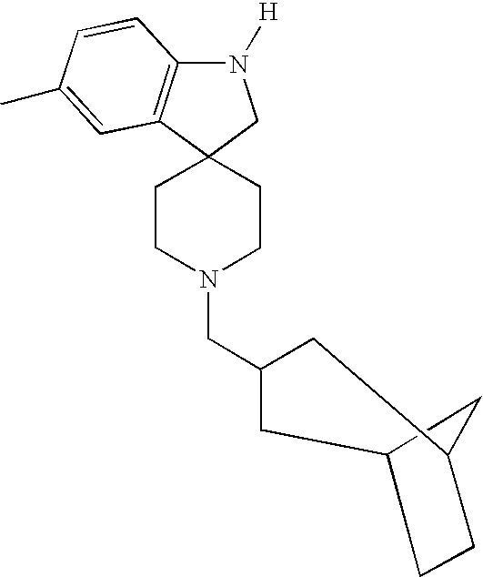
C1CN(CC2CC3CCC(C2)C3)CCC12C1=C(N([H])C2)C=CC(C)=C1
